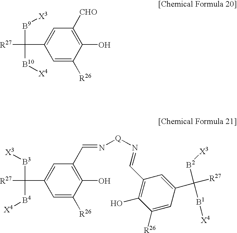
C1=C([R26])C(O)=C([CHO])C=C1C([R27])([B9][X3])[B10][X4].C1=C([R26])C(O)=C(C=N[Q]N=CC2=C(O)C([R26])=CC(C([R27])([B2][X3])[B1][X4])=C2)C=C1C([R27])([B3][X3])[B4][X4]
